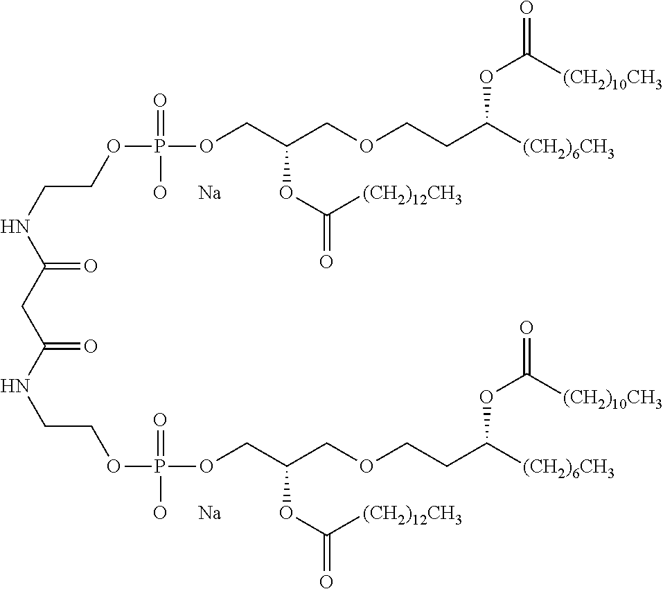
C(C(NCCOP(OCC(COCCC([(CH2)6CH3])OC(=O)[(CH2)10CH3])OC(=O)[(CH2)12CH3])(=O)[O      Na])=O)C(NCCOP(OCC(COCCC([(CH2)6CH3])OC(=O)[(CH2)10CH3])OC(=O)[(CH2)12CH3])(=O)[O      Na])=O
